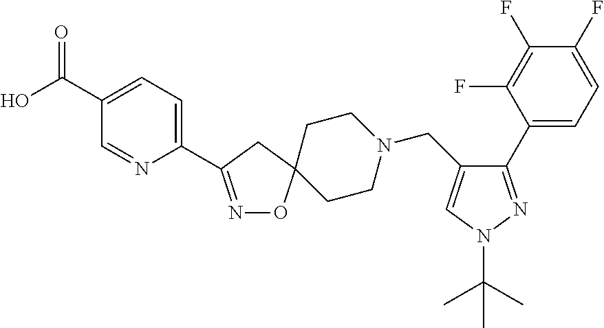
N1=C(C2=CC=C(C(O)=O)C=N2)CC2(O1)CCN(CC1=CN(C(C)(C)C)N=C1C1=CC=C(F)C(F)=C1F)CC2
